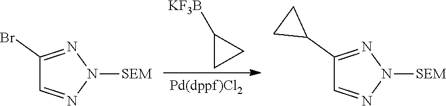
C1(Br)=NN([SEM])N=C1.C1([KF3B])CC1.C1(C2CC2)=NN([SEM])N=C1
